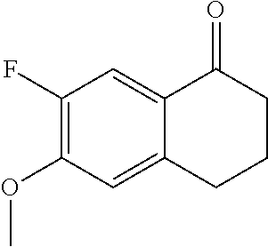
C1(OC)=C(F)C=C2C(=C1)CCCC2=O
